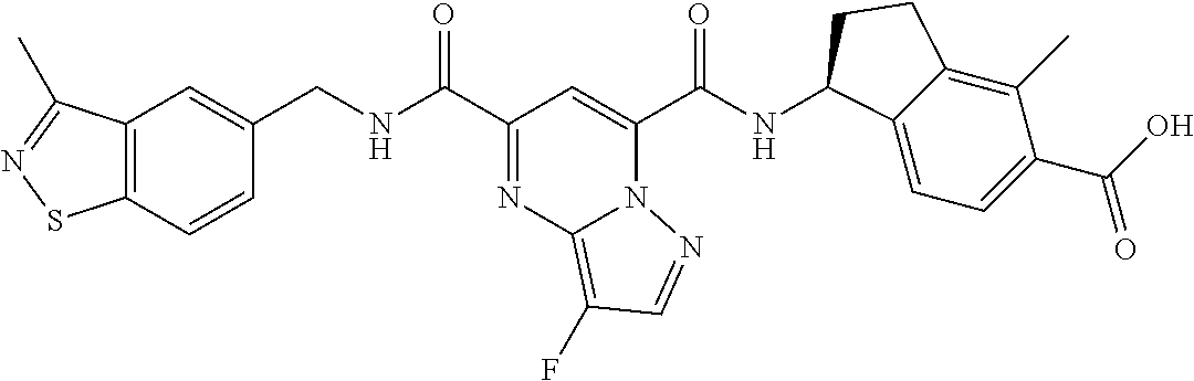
C12=C(C=CC(CNC(C3=NC4=C(F)C=NN4C(C(NC4C5=CC=C(C(=O)O)C(C)=C5CC4)=O)=C3)=O)=C1)SN=C2C
